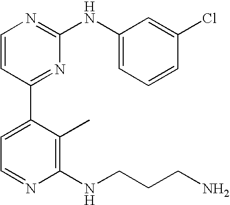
C1=CC(C2=CC=NC(NCCCN)=C2C)=NC(NC2=CC=CC(Cl)=C2)=N1
